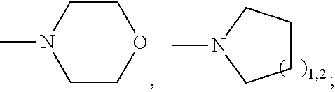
C1COCCN1C.C1CCN(C)C1
